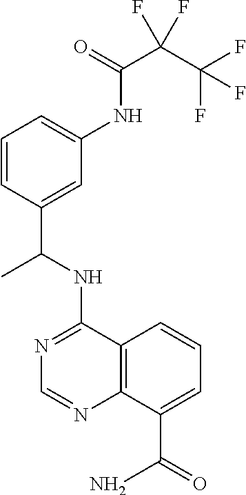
N(C1=NC=NC2=C1C=CC=C2C(=O)N)C(C1=CC(NC(C(C(F)(F)F)(F)F)=O)=CC=C1)C
